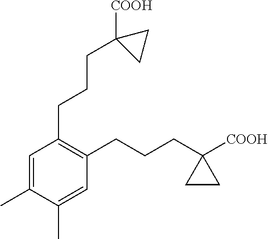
C1(C)=CC(CCCC2([COOH])CC2)=C(CCCC2([COOH])CC2)C=C1C
